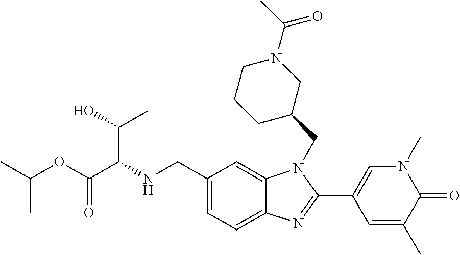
C1(CNC(C(OC(C)C)=O)C(C)O)=CC=C2C(=C1)N(CC1CN(C(C)=O)CCC1)C(C1=CN(C)C(=O)C(C)=C1)=N2
